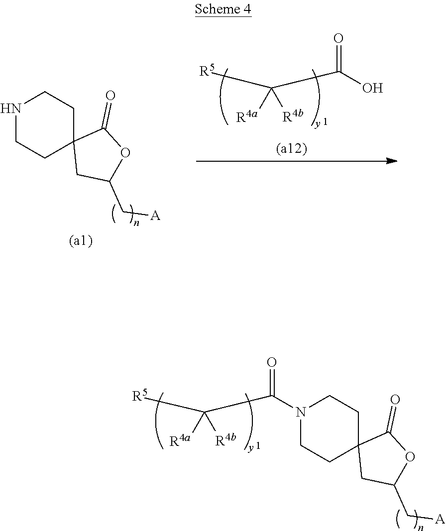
N1CCC2(CC1)CC(C[A])OC2=O.C(C(=O)O)([R5])([R4a])[R4b].C(C(=O)N1CCC2(CC1)CC(C[A])OC2=O)([R5])([R4a])[R4b]
